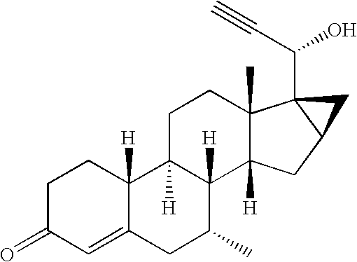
C1C(=O)C=C2C([H])(C1)C1([H])C([H])(C(C)C2)C2([H])C(C)(CC1)C1(C(O)C#C)C(C2)C1
